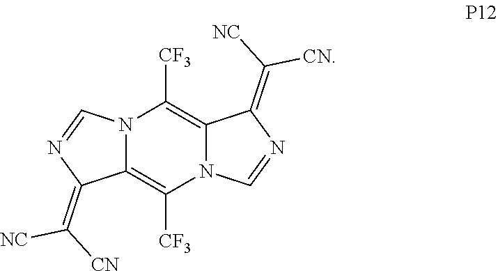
N12C(=C([CF3])N3C(=C1[CF3])C(=C([NC])[CN])N=C3)C(=C([CN])[NC])N=C2
